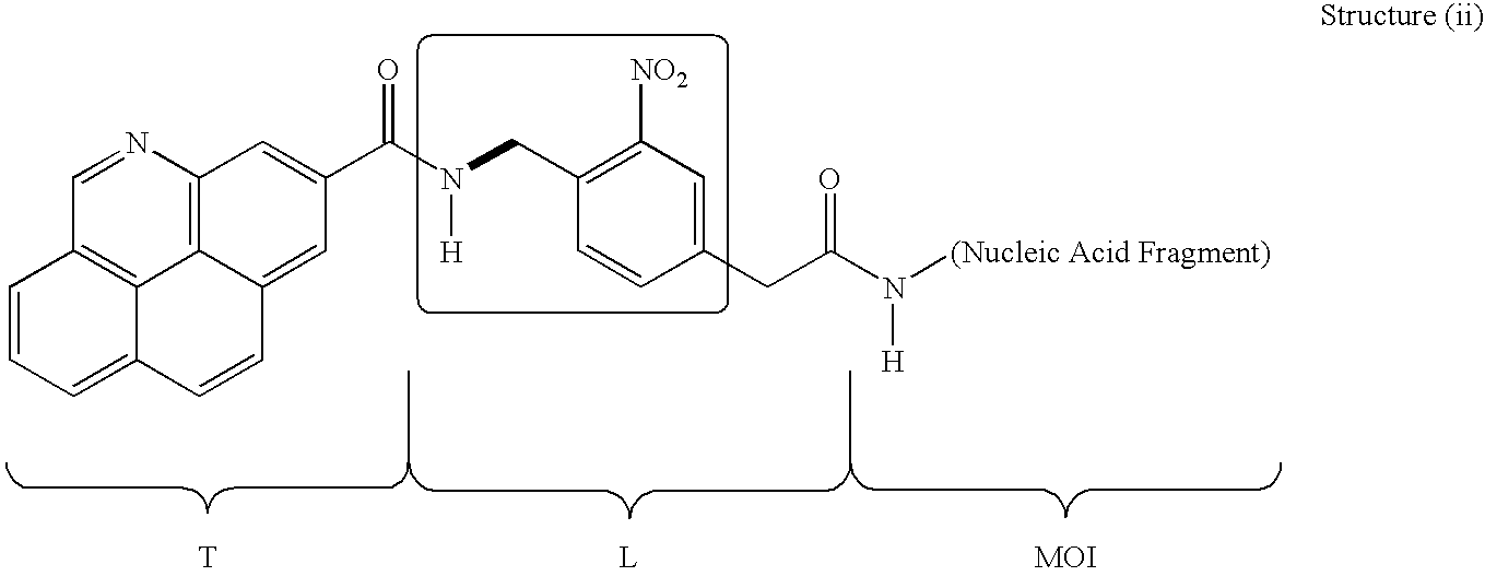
[T].N1=CC2=C3C4=C1C=C(C(N(CC1=C([NO2])C=C(CC(N([H])[(Nucleic Acid Fragment)])=O)C=C1)[H])=O)C=C4C=CC3=CC=C2
